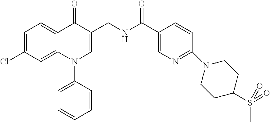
C1=C(Cl)C=C2C(=C1)C(=O)C(CNC(C1=CN=C(N3CCC(S(=O)(C)=O)CC3)C=C1)=O)=CN2C1=CC=CC=C1
